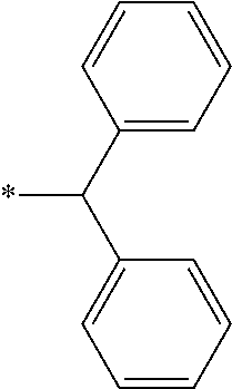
C1(C(C2=CC=CC=C2)*)=CC=CC=C1
